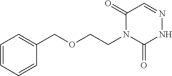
C1=CC=CC(COCCN2C(=O)NN=CC2=O)=C1
